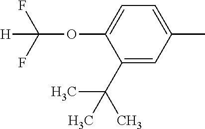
C1=C(OC(F)(F)[H])C(C(C)(C)C)=CC(C)=C1
